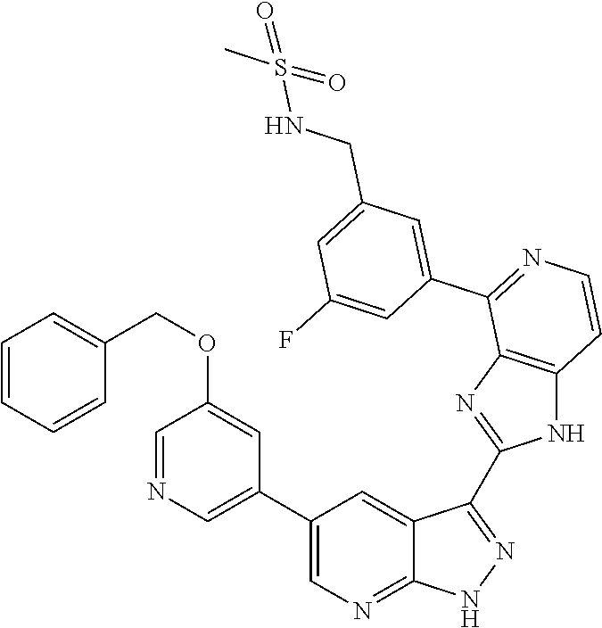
C1=NC=C(C2=CN=C3C(=C2)C(C2=NC4=C(N2)C=CN=C4C2=CC(CNS(C)(=O)=O)=CC(F)=C2)=N[N H]3)C=C1OCC1=CC=CC=C1
